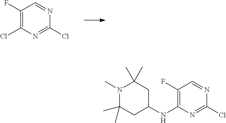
C1(F)=C(Cl)N=C(Cl)N=C1.C1(F)=C(NC2CC(C)(C)N(C)C(C)(C)C2)N=C(Cl)N=C1
